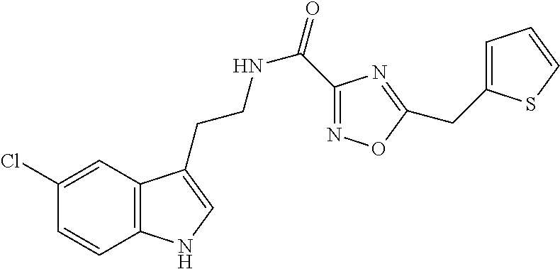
C12=C(C=C(Cl)C=C1)C(CCNC(=O)C1=NOC(CC3=CC=CS3)=N1)=CN2
